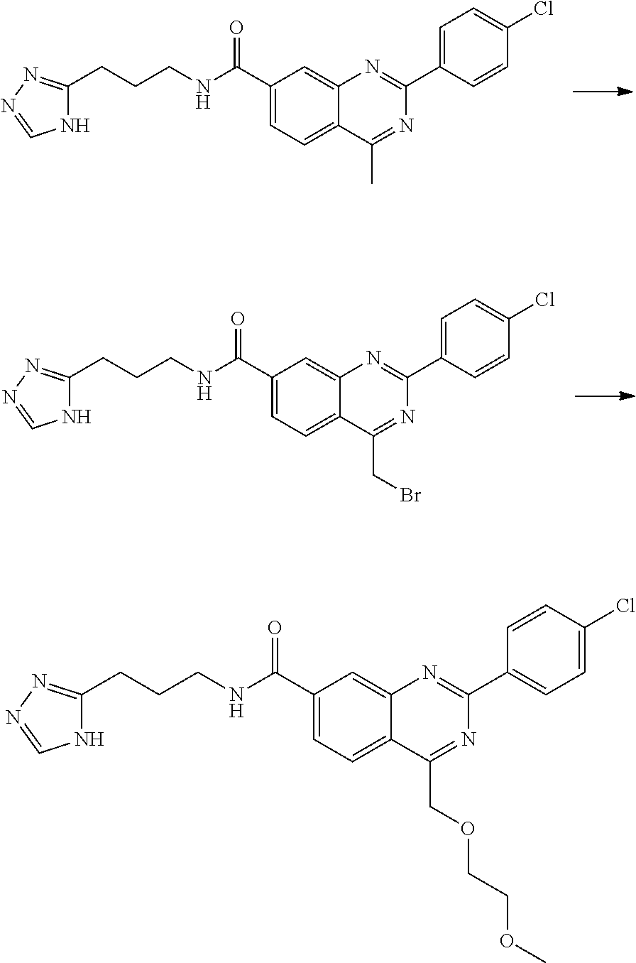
C12=CC(C(NCCCC3=NN=CN3)=O)=CC=C1C(C)=NC(C1=CC=C(Cl)C=C1)=N2.C12=CC(C(NCCCC3=NN=CN3)=O)=CC=C1C(CBr)=NC(C1=CC=C(Cl)C=C1)=N2.C12=CC(C(NCCCC3=NN=CN3)=O)=CC=C1C(COCCOC)=NC(C1=CC=C(Cl)C=C1)=N2
